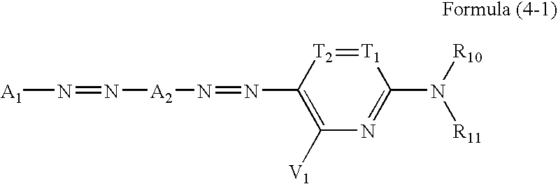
C1([V1])=C(N=N[A2]N=N[A1])[T2]=[T1]C(N([R10])[R11])=N1
